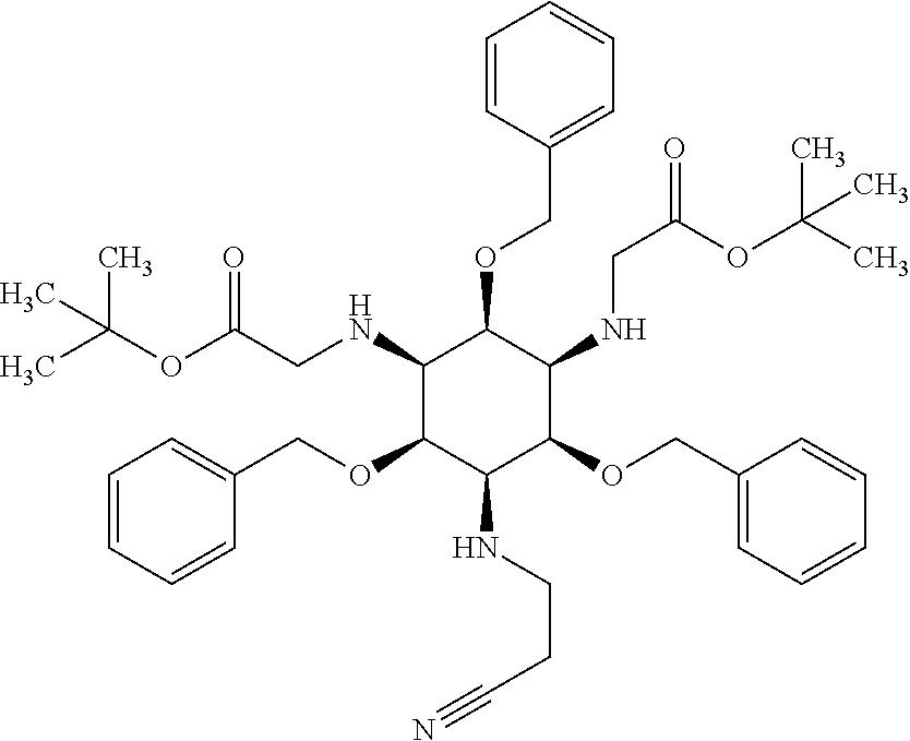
CC(OC(CNC1C(OCC2=CC=CC=C2)C(NCC(=O)OC(C)(C)C)C(OCC2=CC=CC=C2)C(NCCC#N)C1OCC1=CC=CC=C1)=O)(C)C
